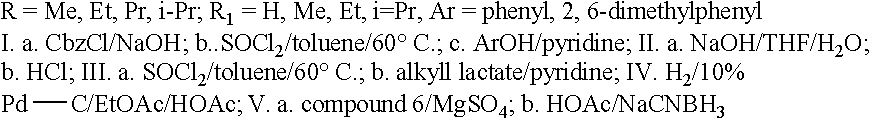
[Pd][C/EtOAc/HOAc]
